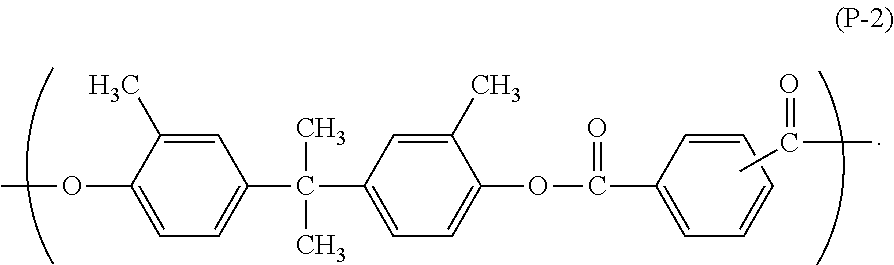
C1=C(C)C(OC)=CC=C1C(C1=CC=C(OC(C2=CC=CC=C2)=O)C(C)=C1)(C)C.CC(C)=O
